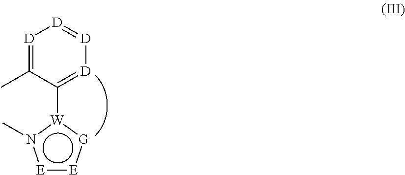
[D]1=C(C)C([W]2n(C)[E]:[E]:[G]:2)=[D][D]=[D]1
